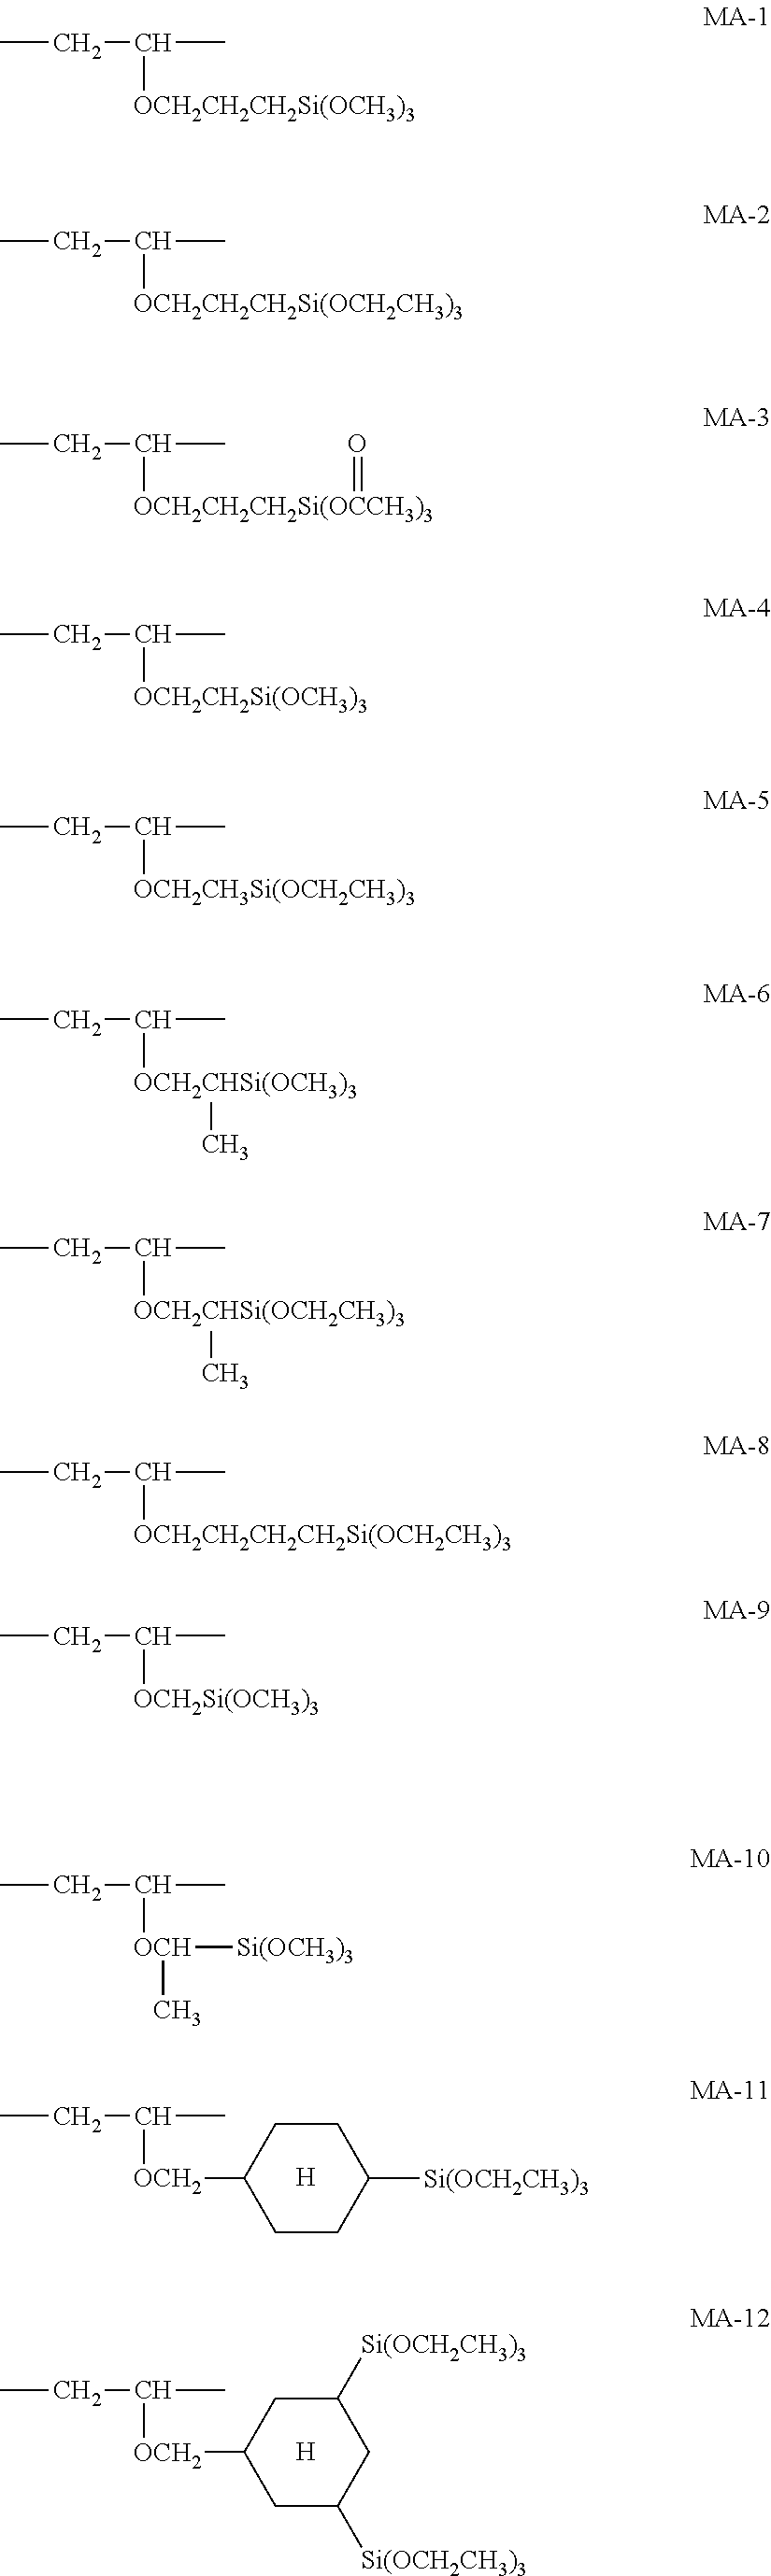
CCC(C)[OCH2]C1CCC([Si(OCH2CH3)3])CC1.[H].CCC(C)[OCH2]C1CC([Si(OCH2CH3)3])CC([Si(OCH2CH3)3])C1.[H].CCC(C)[OCH2CH2CH2Si(OCH3)3].CCC(C)[OCH2CH2CH2Si(OCH2CH3)3].CCC(C)[OCH2CH2CH2Si(OCCH3)3]=O.CCC(C)[OCH2CH2Si(OCH3)3].CCC(C)[OCH2CH3Si(OCH2CH3)3].CCC(C)[OCH2CHSi(OCH3)3]C.CCC(C)[OCH2CHSi(OCH2CH3)3]C.CCC(C)[OCH2CH2CH2CH2Si(OCH2CH3)3].CCC(C)[OCH2Si(OCH3)3].CCC(C)[OCH](C)[Si(OCH3)3]
